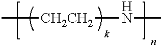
C[CH2CH2]NC
